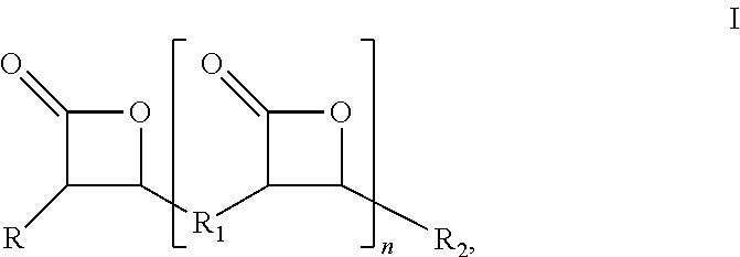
C1(=O)C([R])C([R1]C2C(=O)OC2[R2])O1
